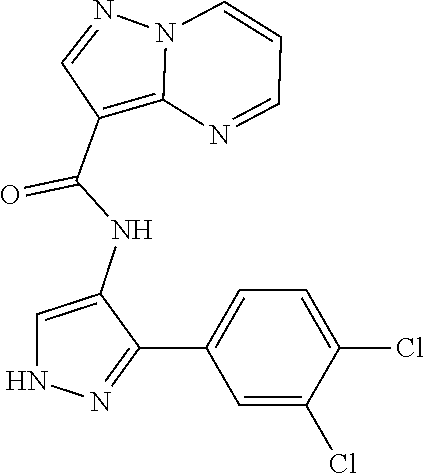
N12C(=C(C(NC3=CNN=C3C3=CC=C(Cl)C(Cl)=C3)=O)C=N1)N=CC=C2
